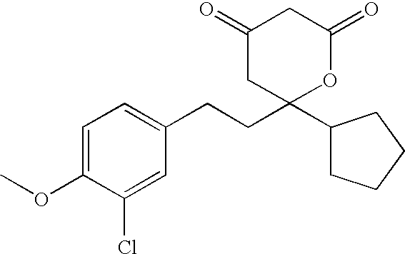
C1(OC)=CC=C(CCC2(C3CCCC3)OC(=O)CC(=O)C2)C=C1Cl
